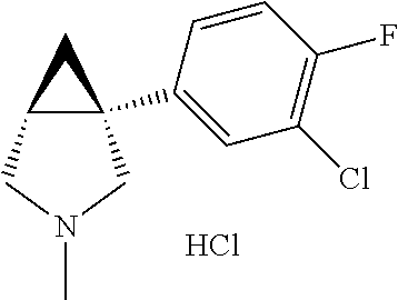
C12(C3=CC(Cl)=C(F)C=C3)C(CN(C)C1)C2.Cl
